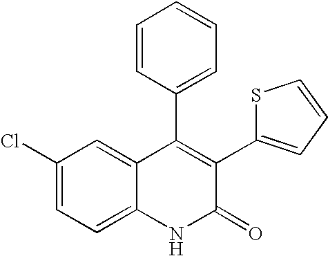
C1(Cl)=CC=C2C(=C1)C(C1=CC=CC=C1)=C(C1=CC=CS1)C(=O)N2
